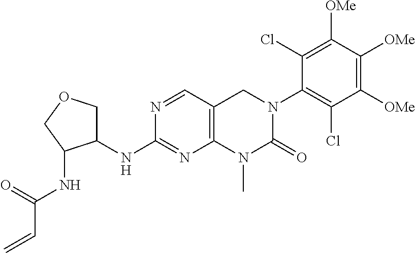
N1=CC2=C(N=C1NC1COCC1NC(C=C)=O)N(C)C(=O)N(C1=C(Cl)C([OMe])=C([OMe])C([OMe])=C1Cl)C2
